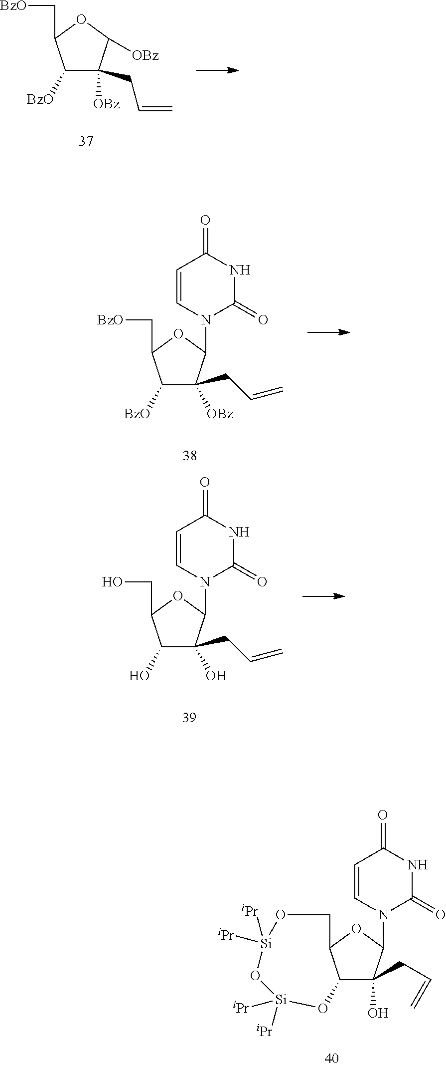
C1([BzO])C([OBz])(CC=C)C([OBz])OC1C[BzO].C1([BzO])C([OBz])(CC=C)C(N2C(=O)NC(=O)C=C2)OC1C[BzO].C1(O)C(O)(CC=C)C(N2C(=O)NC(=O)C=C2)OC1CO.C12C(O)(CC=C)C(N3C(=O)NC(=O)C=C3)OC1CO[Si]([iPr])([iPr])O[Si]([iPr])([iPr])O2
